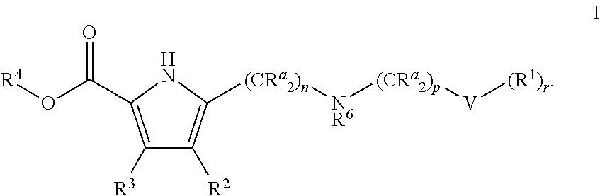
C1([R3])=C(C(O[R4])=O)NC([(CRa2)n][NR6][(CRa2)p][V][(R1)r])=C1[R2]
